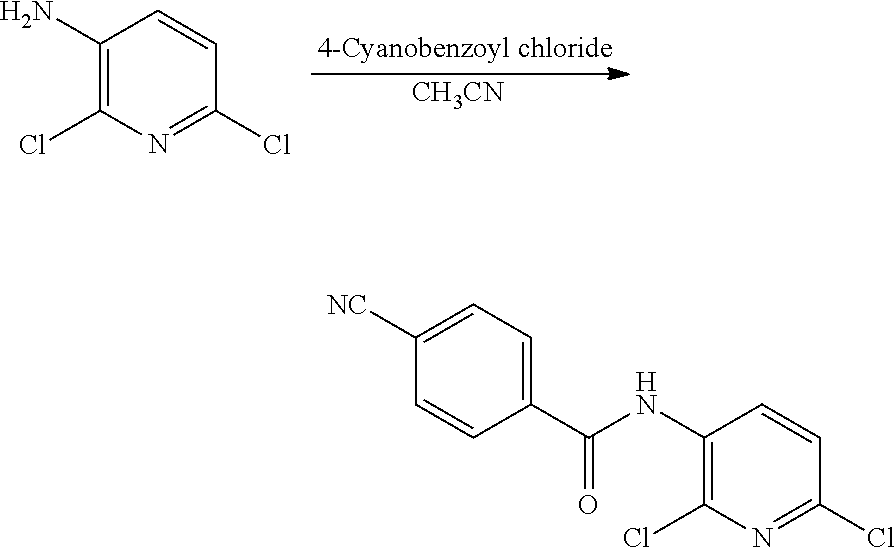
[CH3CN].C1(N)=C(Cl)N=C(Cl)C=C1.C1(NC(C2=CC=C([NC])C=C2)=O)=C(Cl)N=C(Cl)C=C1
